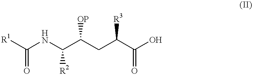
[R1]C(NC(C(CC(C(O)=O)[R3])[OP])[R2])=O
